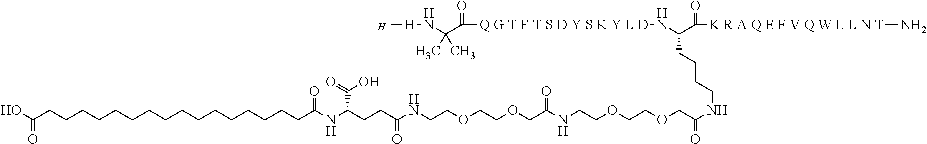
O=C(O)CCCCCCCCCCCCCCCCC(NC(CCC(NCCOCCOCC(NCCOCCOCC(NCCCCC(N[Q G T F T S D Y S K Y L D]C(C(N[H]C)(C)C)=O)C([K R A Q E F V Q W L L N T]N)=O)=O)=O)=O)C(=O)O)=O.[H]
